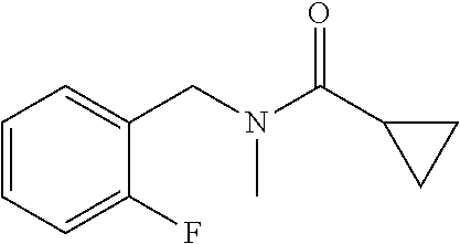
C1=CC=C(F)C(CN(C(C2CC2)=O)C)=C1
